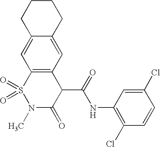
C1=C(Cl)C=CC(Cl)=C1NC(C1C(=O)N(C)S(=O)(=O)C2=C1C=C1C(=C2)CCCC1)=O
